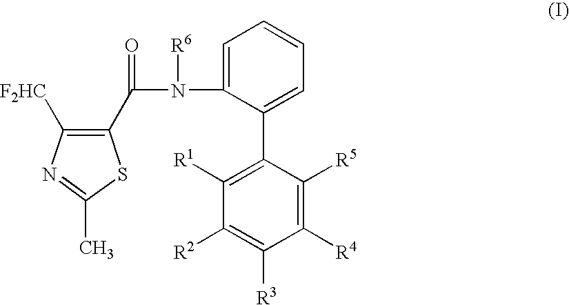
C1(C(N(C2=CC=CC=C2C2=C([R1])C([R2])=C([R3])C([R4])=C2[R5])[R6])=O)=C([F2HC])N=C(C)S1
